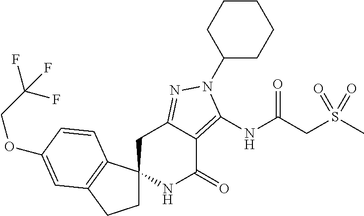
C1C2(C3=C(C1)C=C(OCC(F)(F)F)C=C3)NC(=O)C1=C(NC(CS(C)(=O)=O)=O)N(C3CCCCC3)N=C1C2
